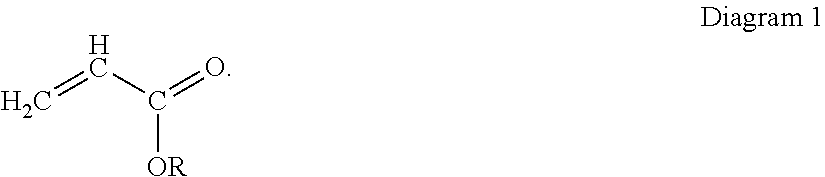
C=CC(=O)[OR]
